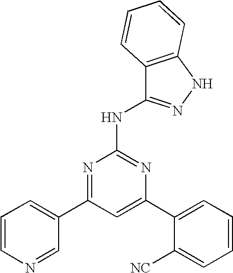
C1=C(C2=CC=CC=C2[NC])N=C(NC2=NNC3=C2C=CC=C3)N=C1C1=CC=CN=C1
